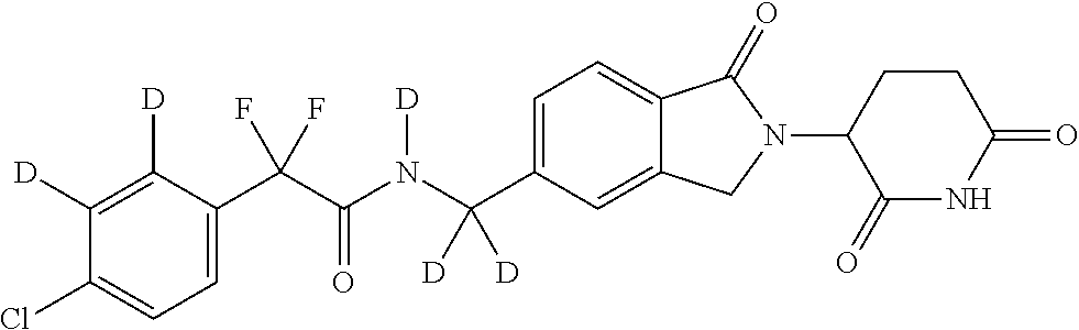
C1([D])=C([D])C(C(C(N(C(C2=CC=C3C(=C2)CN(C2C(=O)NC(=O)CC2)C3=O)([D])[D])[D])=O)(F)F)=CC=C1Cl
